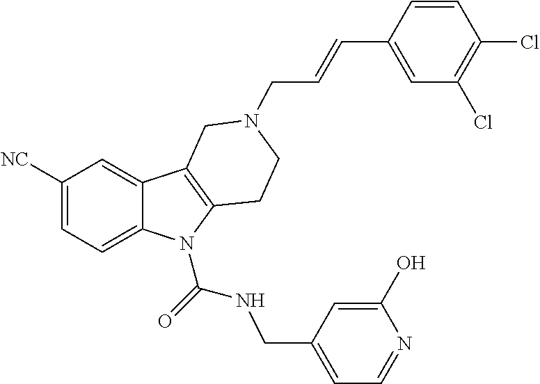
C1([NC])=CC=C2C(=C1)C1=C(N2C(=O)NCC2=CC=NC(O)=C2)CCN(CC=CC2=CC(Cl)=C(Cl)C=C2)C1
